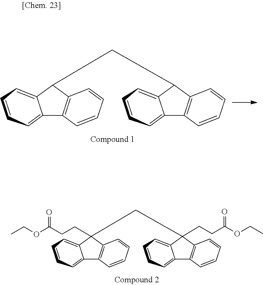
C1(CC2C3=CC=CC=C3C3=C2C=CC=C3)C2=CC=CC=C2C2=C1C=CC=C2.C1(CC2(CCC(OCC)=O)C3=CC=CC=C3C3=C2C=CC=C3)(CCC(OCC)=O)C2=CC=CC=C2C2=C1C=CC=C2
